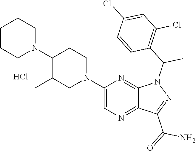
C1(N2CCCCC2)C(C)CN(C2=CN=C3C(=N2)N(C(C2=C(Cl)C=C(Cl)C=C2)C)N=C3C(=O)N)CC1.Cl
